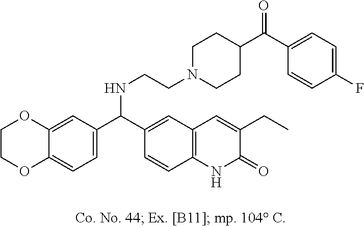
C1OC2=CC(C(C3=CC4=C(C=C3)NC(=O)C(CC)=C4)NCCN3CCC(C(C4=CC=C(F)C=C4)=O)CC3)=CC=C2OC1
